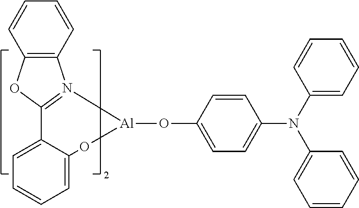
C1=C2C(=CC=C1)O[Al](OC1=CC=C(N(C3=CC=CC=C3)C3=CC=CC=C3)C=C1)N1=C2OC2=C1C=CC=C2
